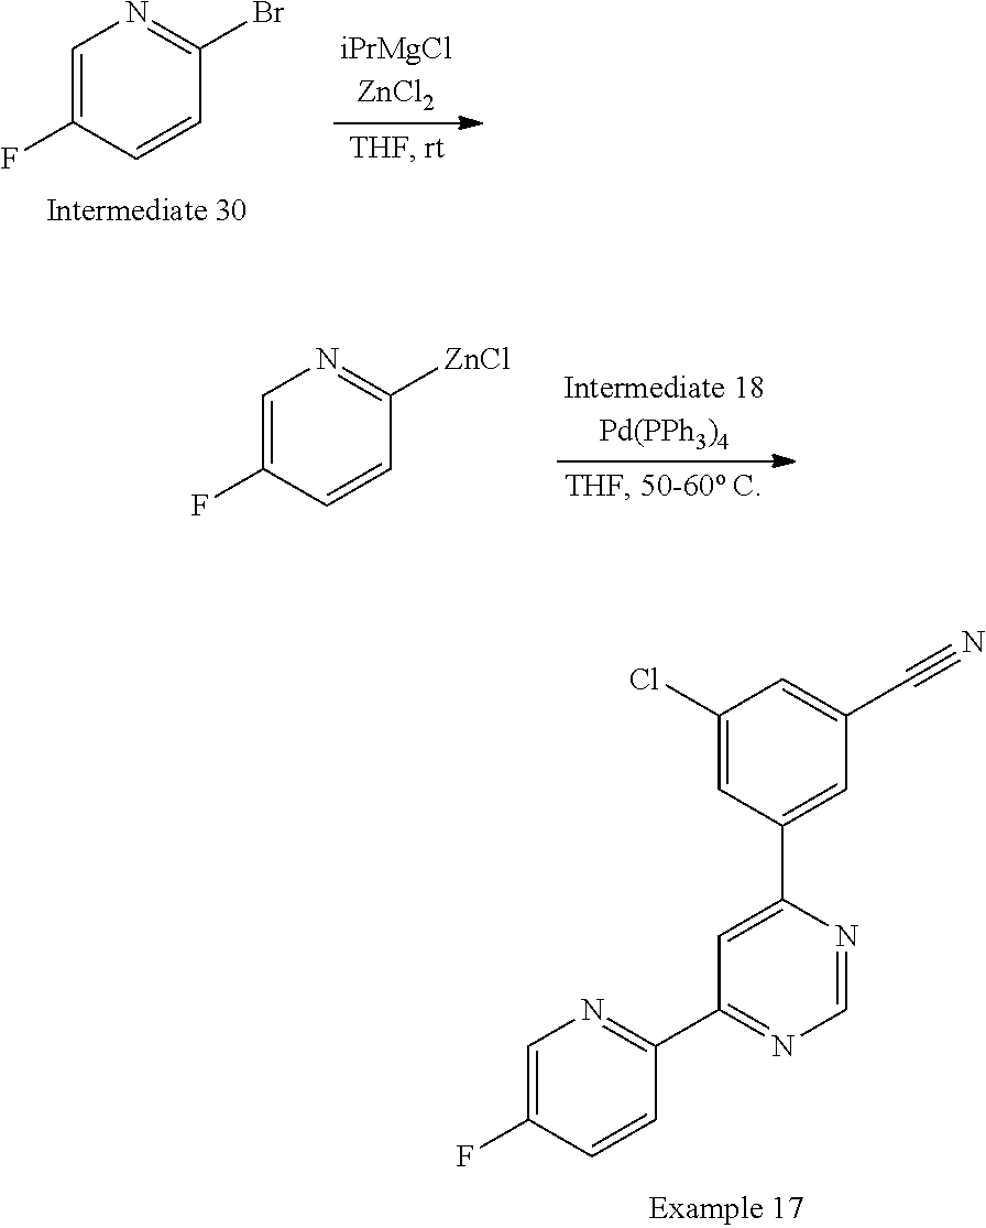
C1=C(F)C=CC(Br)=N1.C1=C(F)C=CC([ZnCl])=N1.C1(C2=CC(C#N)=CC(Cl)=C2)=CC(C2=NC=C(F)C=C2)=NC=N1
